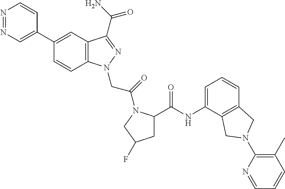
N1=NC=C(C2=CC3=C(C=C2)N(CC(=O)N2C(C(=O)NC4=CC=CC5=C4CN(C4=C(C)C=CC=N4)C5)CC(F)C2)N=C3C(N)=O)C=C1
